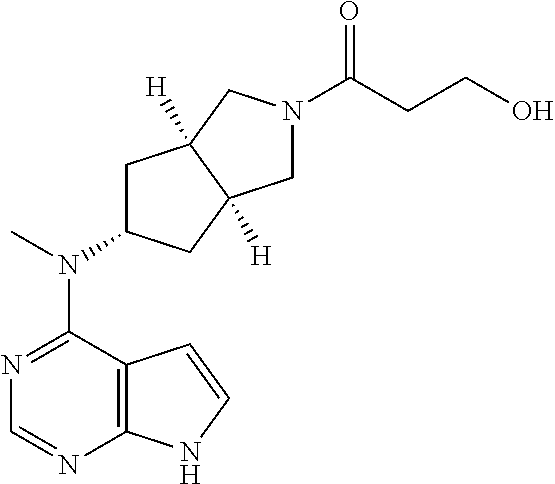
N1=C(N(C2CC3([H])C([H])(C2)CN(C(CCO)=O)C3)C)C2=C(N=C1)NC=C2
